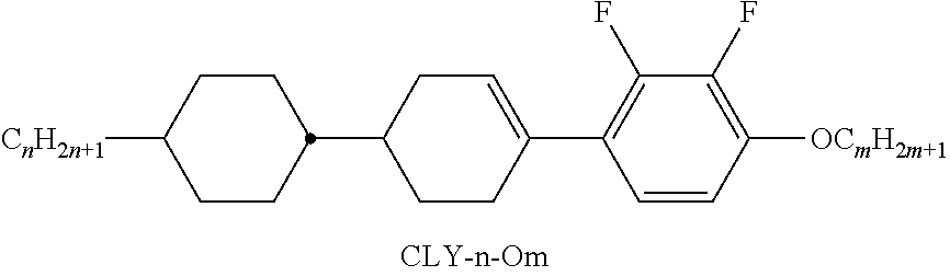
[OCmH2m+1]C1=C(F)C(F)=C(C2=CCC(C3CCC([CnH2n+1])CC3)CC2)C=C1
